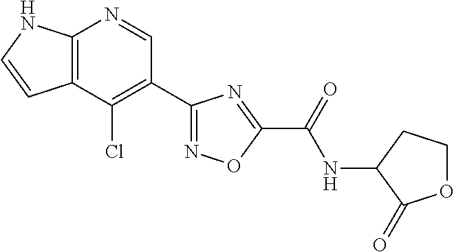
C12=C(C(Cl)=C(C3=NOC(C(=O)NC4C(=O)OCC4)=N3)C=N1)C=CN2
